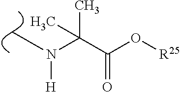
C(C(O[R25])=O)(N(C)[H])(C)C
